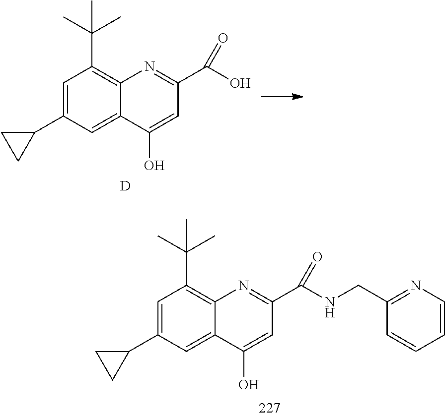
C1=C(C2CC2)C=C2C(=C1C(C)(C)C)N=C(C(=O)O)C=C2O.[D].C1=C(C2CC2)C=C2C(=C1C(C)(C)C)N=C(C(=O)NCC1=NC=CC=C1)C=C2O
